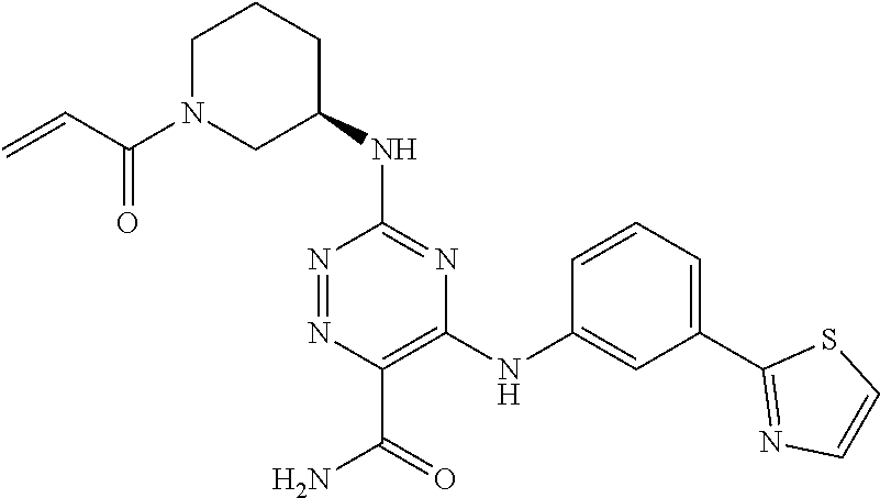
C1(NC2CCCN(C(=O)C=C)C2)=NC(NC2=CC(C3=NC=CS3)=CC=C2)=C(C(=O)N)N=N1
